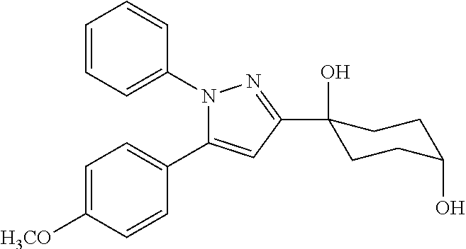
C1=C([H3CO])C=CC(C2=CC(C3(O)CCC(O)CC3)=NN2C2=CC=CC=C2)=C1
